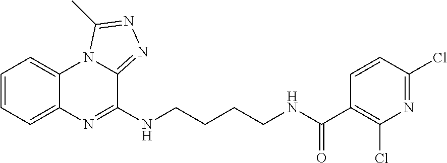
C1=CC=C2C(=C1)N1C(=NN=C1C)C(NCCCCNC(C1=C(Cl)N=C(Cl)C=C1)=O)=N2
